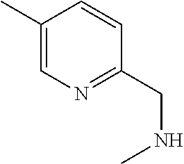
C1(C)=CN=C(CNC)C=C1
